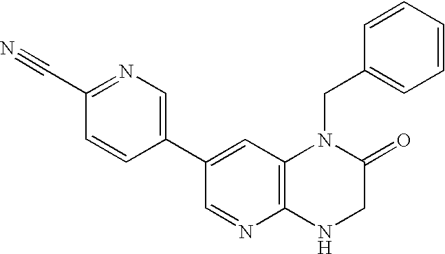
C1=C(C2=CC3=C(N=C2)NCC(=O)N3CC2=CC=CC=C2)C=CC(C#N)=N1
